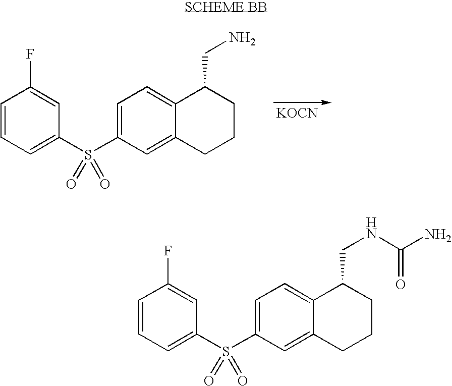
[KOCN].C1=CC=C(S(C2=CC=C3C(=C2)CCCC3CN)(=O)=O)C=C1F.C1=CC=C(S(C2=CC=C3C(=C2)CCCC3CNC(N)=O)(=O)=O)C=C1F
